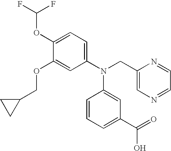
C1(OC(F)F)=CC=C(N(CC2=CN=CC=N2)C2=CC(C(=O)O)=CC=C2)C=C1OCC1CC1
